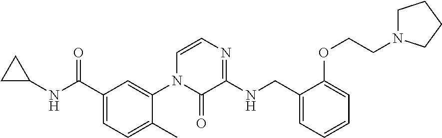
C1C(NC(C2=CC=C(C)C(N3C(=O)C(NCC4=CC=CC=C4OCCN4CCCC4)=NC=C3)=C2)=O)C1
